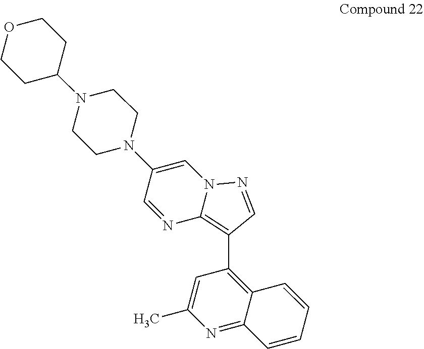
O1CCC(N2CCN(C3=CN4C(=C(C5=C6C(=NC(C)=C5)C=CC=C6)C=N4)N=C3)CC2)CC1
